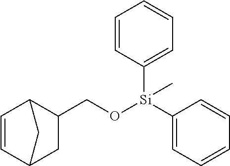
C1=CC2C(CO[Si](C)(C3=CC=CC=C3)C3=CC=CC=C3)CC1C2
